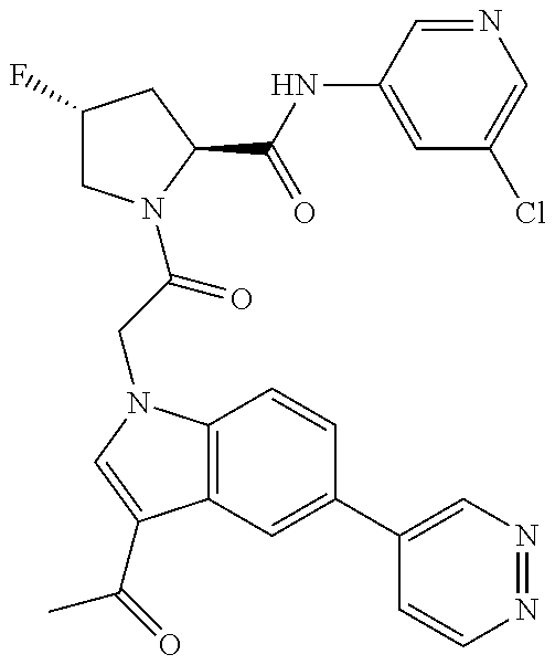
C1(F)CN(C(CN2C3=C(C(C(=O)C)=C2)C=C(C2=CN=NC=C2)C=C3)=O)C(C(NC2=CC(Cl)=CN=C2)=O)C1
